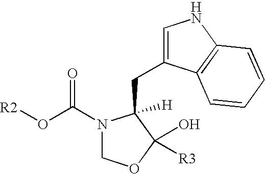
[R2]OC(N1COC(O)([R3])C1(CC1=CNC2=C1C=CC=C2)[H])=O
